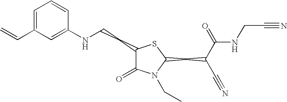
C1=C(C=C)C=C(NCCC2C(=O)N(CC)C(CC(C#N)C(=O)NCC#N)S2)C=C1
